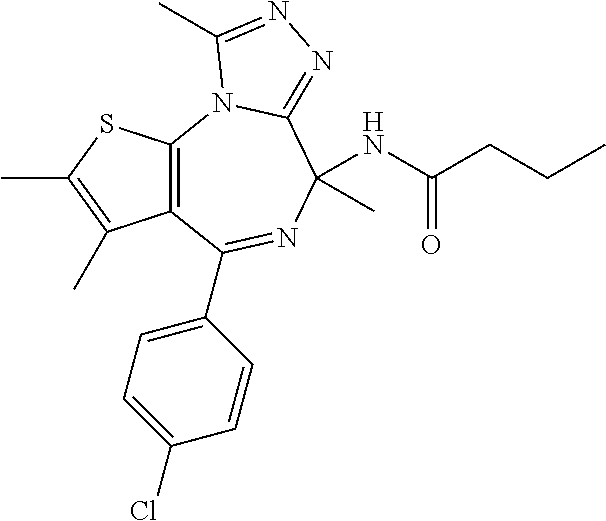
C12=C(N3C(=NN=C3C)C(C)(NC(CCC)=O)N=C1C1=CC=C(Cl)C=C1)SC(C)=C2C
